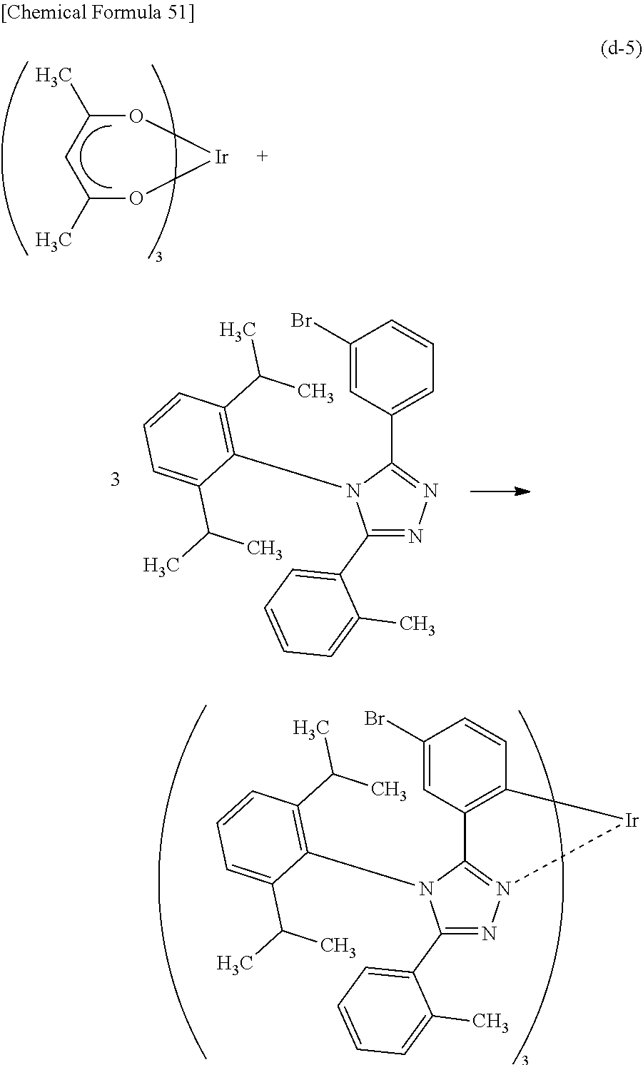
O1C(C)CC(C)O[Ir]1.C1(Br)=CC(C2=NN=C(C3=CC=CC=C3C)N2C2=C(C(C)C)C=CC=C2C(C)C)=CC=C1.C1(Br)=CC2=C(C=C1)[Ir]N1=C2N(C2=C(C(C)C)C=CC=C2C(C)C)C(C2=CC=CC=C2C)=N1
